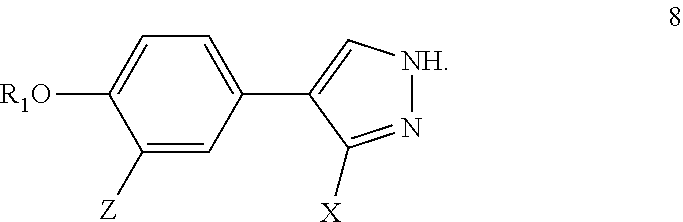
C1=C(C2=C[NH]N=C2[X])C=C([Z])C([R1O])=C1
